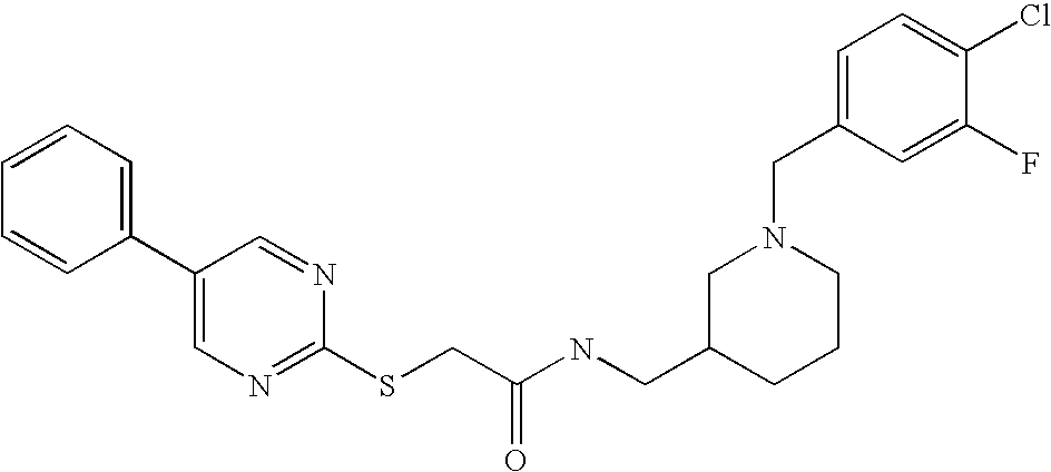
C1=CC=C(C2=CN=C(SCC(NCC3CCCN(CC4=CC=C(Cl)C(F)=C4)C3)=O)N=C2)C=C1
